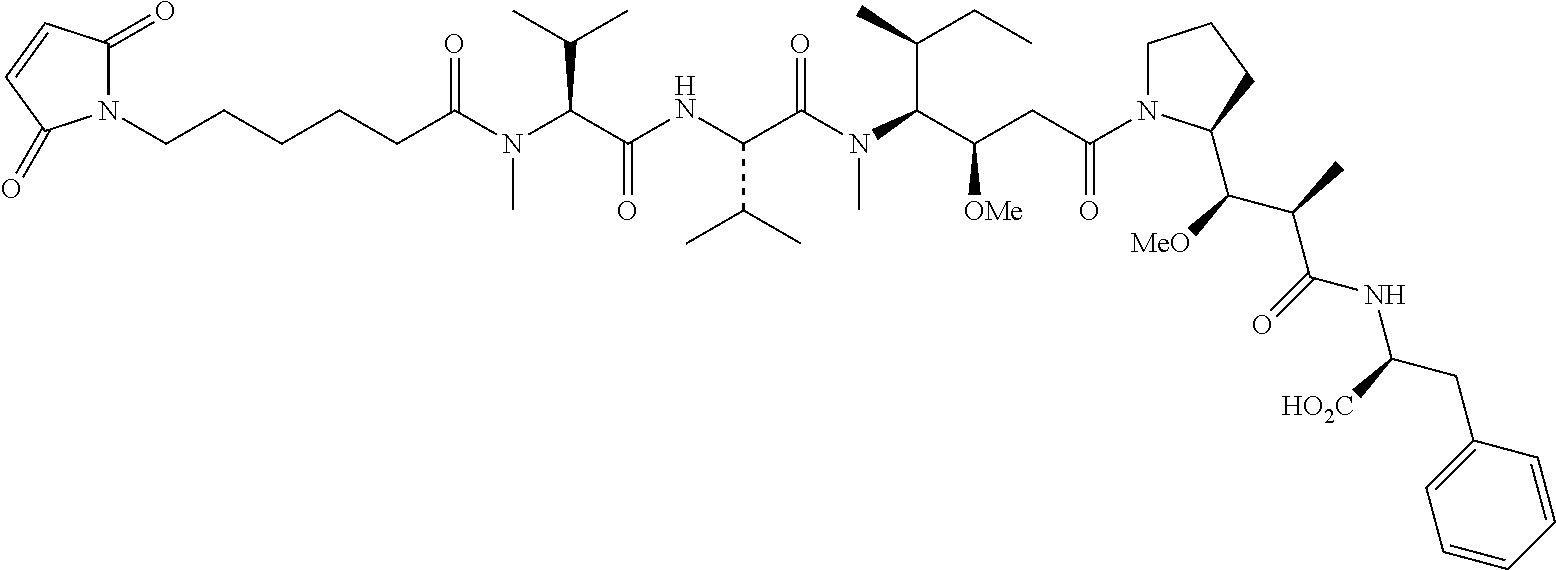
C(C(NC(C(N(C(CCCCCN1C(=O)C=CC1=O)=O)C)C(C)C)=O)C(C)C)(=O)N(C)C(C(CC(N1CCCC1C([MeO])C(C)C(=O)NC([HO2C])CC1=CC=CC=C1)=O)[OMe])C(C)CC
